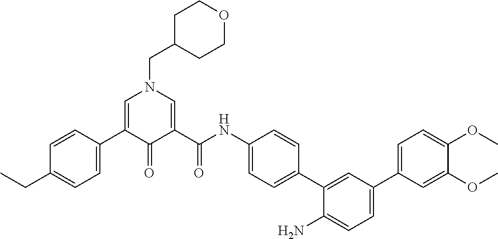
C1=C(C2=CC=C(CC)C=C2)C(=O)C(C(NC2=CC=C(C3=CC(C4=CC=C(OC)C(OC)=C4)=CC=C3N)C=C2)=O)=CN1CC1CCOCC1
